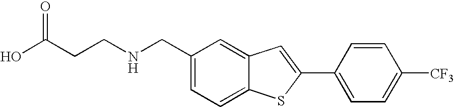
C1=C(CNCCC(O)=O)C=C2C(=C1)SC(C1=CC=C([CF3])C=C1)=C2
